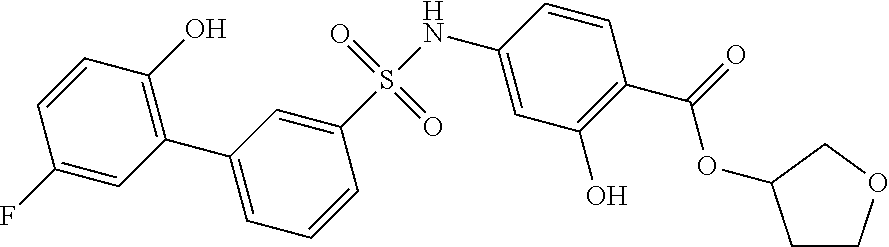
C1(C2=C(O)C=CC(F)=C2)=CC=CC(S(NC2=CC(O)=C(C(=O)OC3CCOC3)C=C2)(=O)=O)=C1
